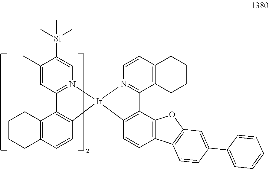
C1(C)=CC2=N(C=C1[Si](C)(C)C)[Ir]1(C3=C2C2=C(C=C3)CCCC2)N2=C(C3=C(C=C2)CCCC3)C2=C1C=CC1=C2OC2=C1C=CC(C1=CC=CC=C1)=C2
